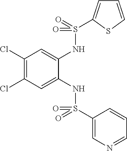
C1(Cl)=C(Cl)C=C(NS(C2=CN=CC=C2)(=O)=O)C(NS(=O)(=O)C2=CC=CS2)=C1
